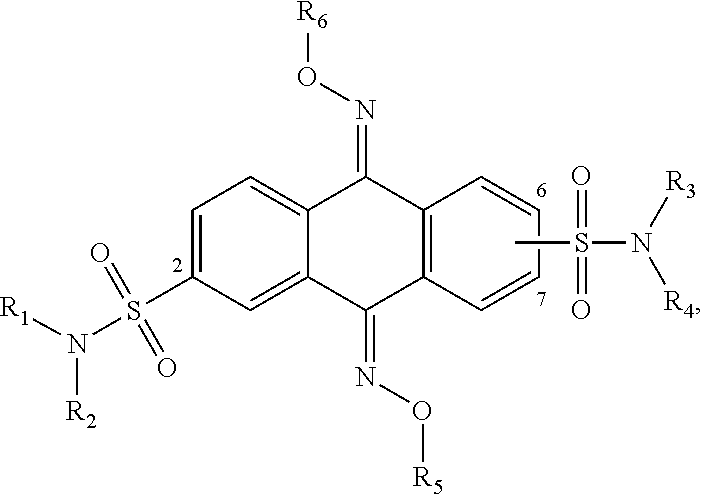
CS(N([R3])[R4])(=O)=O.S(C1=CC=C2C(=C1)C(=NO[R5])C1=C(C2=NO[R6])C=CC=C1)(=O)(=O)N([R1])[R2]
